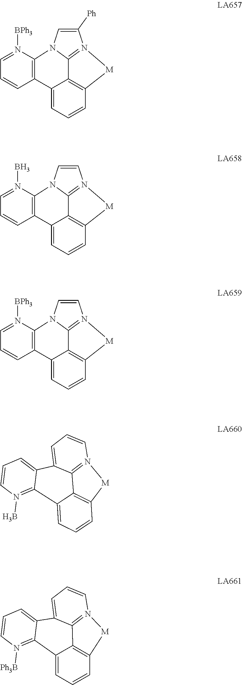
C1=CN2C3=C(C=CC=N3B)C3=CC=CC4=C3C2=N1[M]4.C1([Ph])=CN2C3=C(C=CC=N3[BPh3])C3=CC=CC4=C3C2=N1[M]4.C1=CN2C3=C(C=CC=N3[BPh3])C3=CC=CC4=C3C2=N1[M]4.C1=CC=C2C3=N1[M]C1=C3C(=CC=C1)C1=N(B)C=CC=C21.C1=CC=C2C3=N1[M]C1=C3C(=CC=C1)C1=N([Ph3B])C=CC=C21
